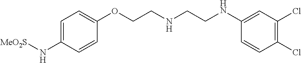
C1=C(N[MeO2S])C=CC(OCCNCCNC2=CC(Cl)=C(Cl)C=C2)=C1
